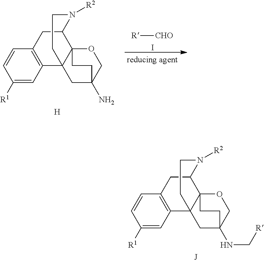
C1([R1])=CC2=C(C=C1)CC1C34C2(CC(NC[R])(CO3)CC4)CCN1[R2].[J].C1([R1])=CC2=C(C=C1)CC1C34C2(CC(N)(CO3)CC4)CCN1[R2].[H].[R][CHO].I
